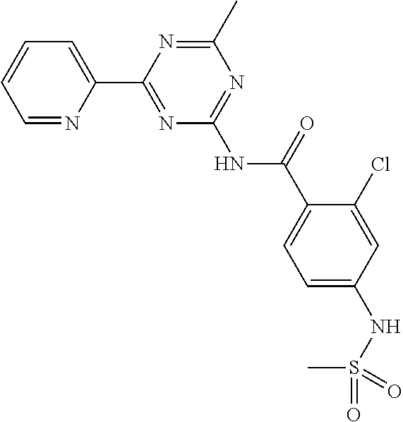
C1=NC(C2=NC(NC(C3=CC=C(NS(C)(=O)=O)C=C3Cl)=O)=NC(C)=N2)=CC=C1
